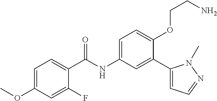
C1=C(OC)C=C(F)C(C(=O)NC2=CC=C(OCCN)C(C3=CC=NN3C)=C2)=C1
